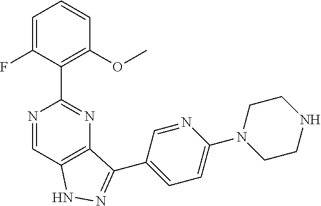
C1=C(F)C(C2=NC3=C(C=N2)NN=C3C2=CC=C(N3CCNCC3)N=C2)=C(OC)C=C1
